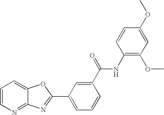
C1=CN=C2C(=C1)OC(C1=CC=CC(C(NC3=C(OC)C=C(OC)C=C3)=O)=C1)=N2
